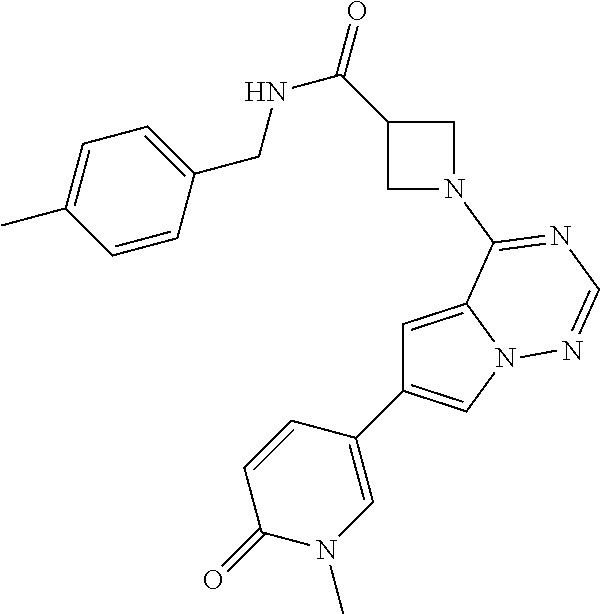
C1=C2N(C=C1C1=CN(C)C(=O)C=C1)N=CN=C2N1CC(C(=O)NCC2=CC=C(C)C=C2)C1
